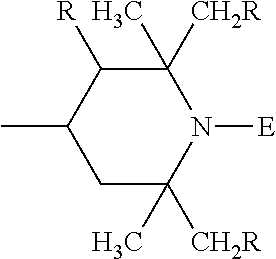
C1C([CH2R])(C)N([E])C([CH2R])(C)C([R])C1C
